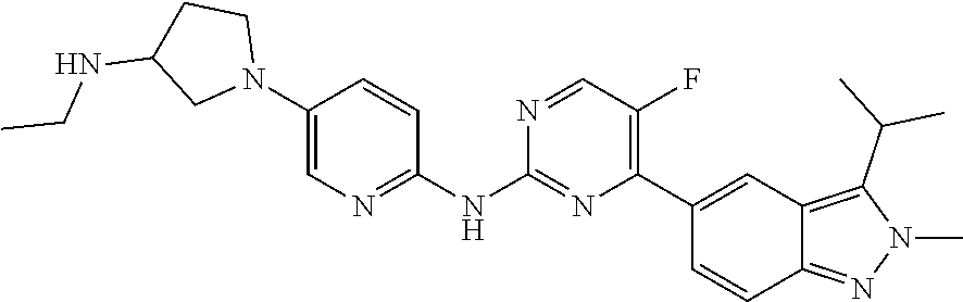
N1(C2=CN=C(NC3=NC(C4=CC5=C(C(C)C)N(C)N=C5C=C4)=C(F)C=N3)C=C2)CCC(NCC)C1
